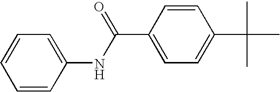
C1=CC(NC(C2=CC=C(C(C)(C)C)C=C2)=O)=CC=C1
